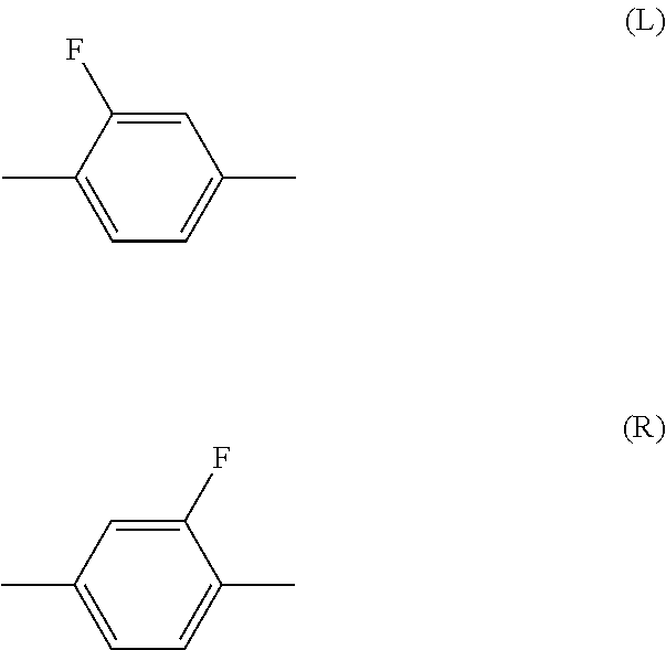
C1=C(F)C(C)=CC=C1C.C1=C(F)C(C)=CC=C1C
